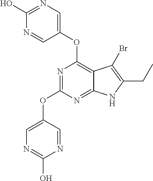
C12=NC(OC3=CN=C(O)N=C3)=NC(OC3=CN=C(O)N=C3)=C1C(Br)=C(CC)N2
